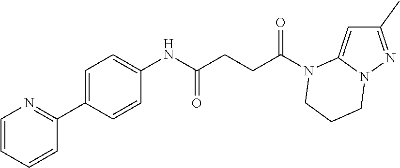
C1(C)=NN2C(=C1)N(C(CCC(NC1=CC=C(C3=NC=CC=C3)C=C1)=O)=O)CCC2
